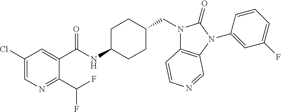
C1(Cl)=CN=C(C(F)F)C(C(NC2CCC(CN3C4=C(N(C5=CC(F)=CC=C5)C3=O)C=NC=C4)CC2)=O)=C1
